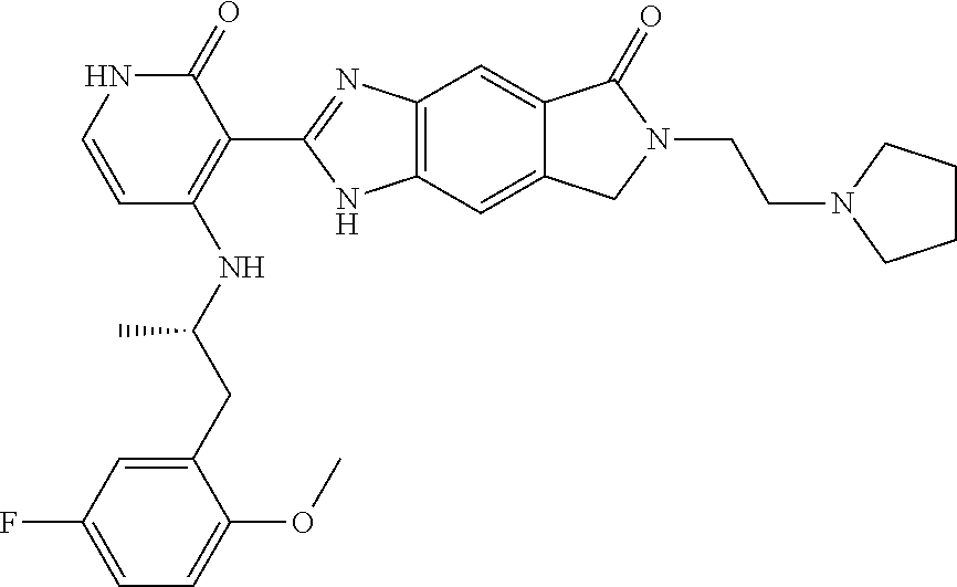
C12=C(C=C3C(=C1)C(=O)N(CCN1CCCC1)C3)NC(C1=C(NC(C)CC3=CC(F)=CC=C3OC)C=CNC1=O)=N2
